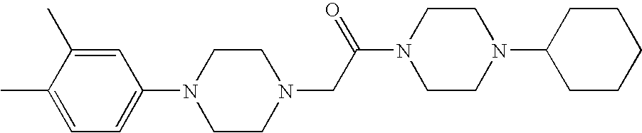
C1=C(C)C(C)=CC=C1N1CCN(CC(N2CCN(C3CCCCC3)CC2)=O)CC1
